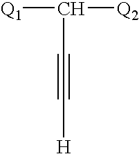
[Q1]C([Q2])C#C[H]
